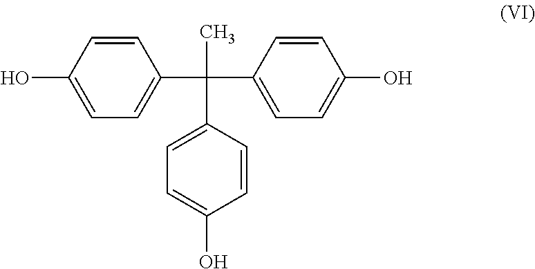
OC1=CC=C(C(C)(C2=CC=C(O)C=C2)C2=CC=C(O)C=C2)C=C1
